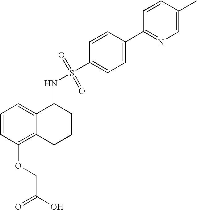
C1(NS(=O)(=O)C2=CC=C(C3=NC=C(C)C=C3)C=C2)C2=CC=CC(OCC(=O)O)=C2CCC1
